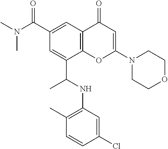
C1(C(N(C)C)=O)=CC2=C(C(C(NC3=C(C)C=CC(Cl)=C3)C)=C1)OC(N1CCOCC1)=CC2=O
